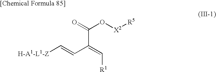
[H-A1-L1-Z]C=CC(=C[R1])C(=O)O[X2][R5]
